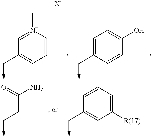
[N+]1(C)=CC(C->C)=CC=C1.C1=C(O)C=CC(C->C)=C1.C(CC->C)(N)=O.C1=CC=C([R(17)])C=C1C->C
